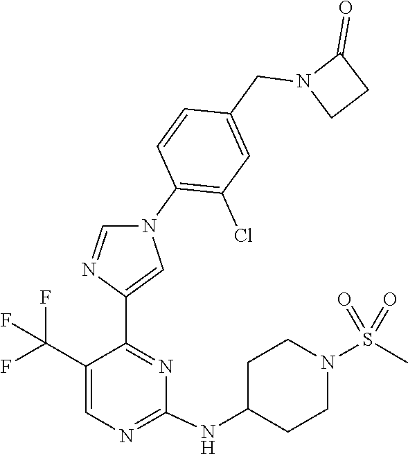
C1(NC2CCN(S(=O)(=O)C)CC2)=NC=C(C(F)(F)F)C(C2=CN(C3=C(Cl)C=C(CN4CCC4=O)C=C3)C=N2)=N1
